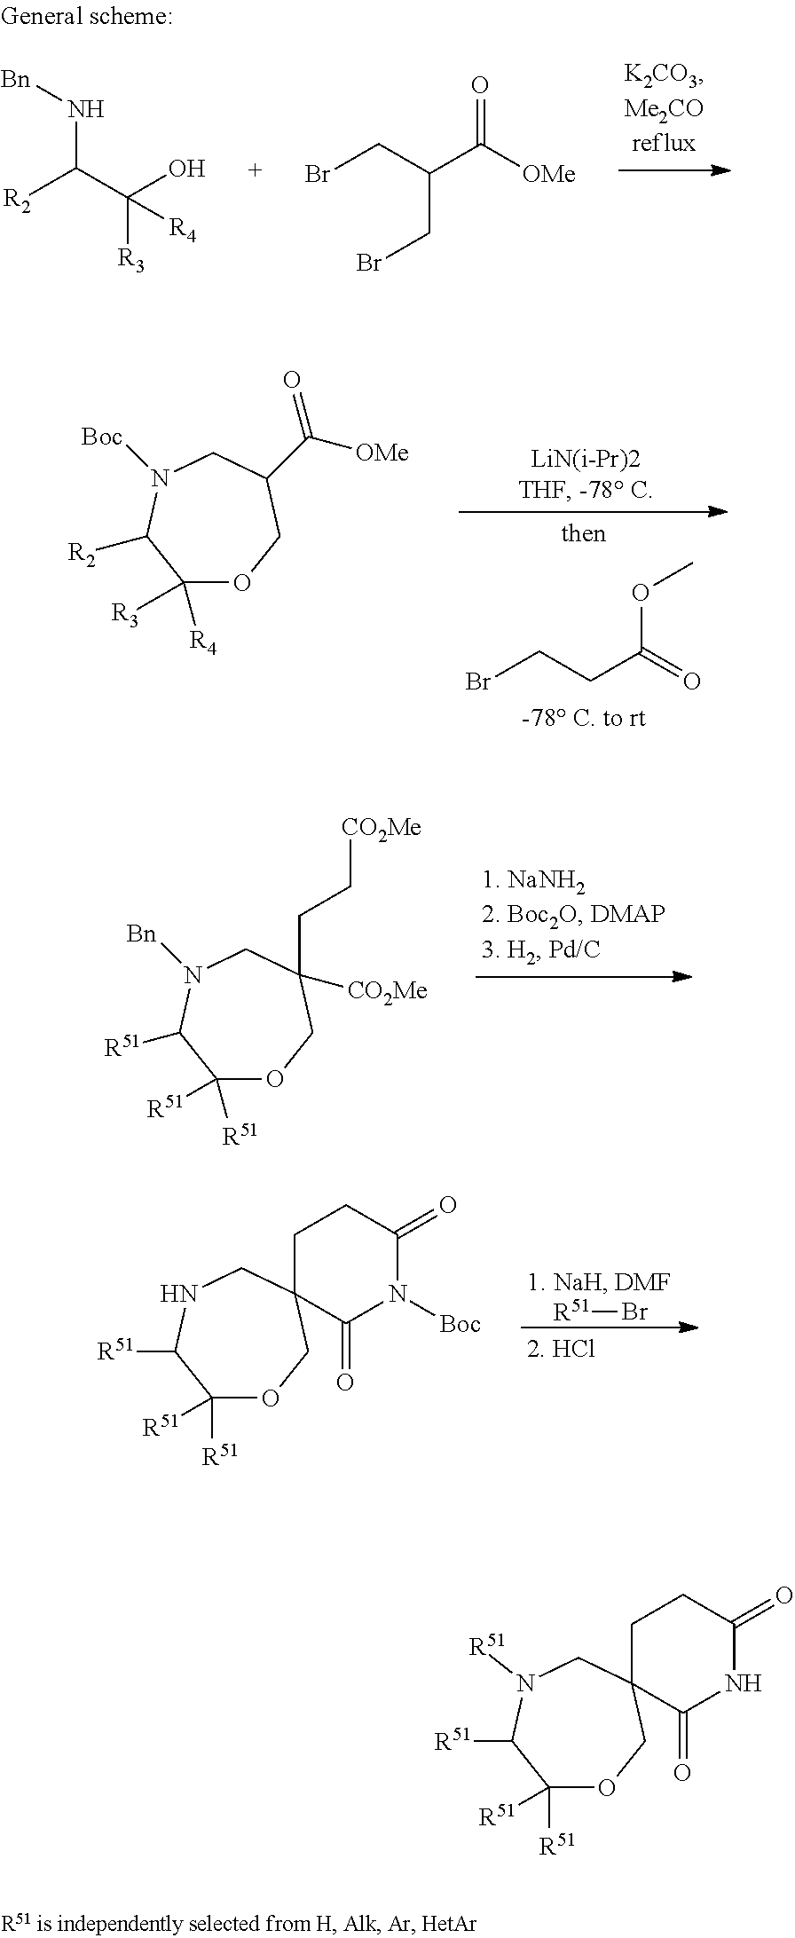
BrCCC(=O)OC.C1([R4])([R3])OCC(C([OMe])=O)CN([Boc])C1[R2].C1([R51])([R51])OCC([CO2Me])(CC[CO2Me])CN([Bn])C1[R51].[R51]Br.C1([R51])([R51])OCC2(CNC1[R51])C(=O)N([Boc])C(=O)CC2.[Bn]NC(C(O)([R3])[R4])[R2].BrCC(C([OMe])=O)CBr.C1([R51])([R51])OCC2(CN([R51])C1[R51])C(=O)NC(=O)CC2
